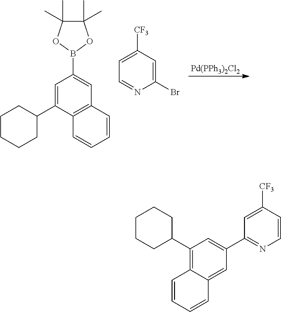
[Pd(PPh3)2Cl2].C1(C)(C)C(C)(C)OB(C2=CC3=C(C(C4CCCCC4)=C2)C=CC=C3)O1.C1=C([CF3])C=C(Br)N=C1.C1(C2CCCCC2)=C2C(=CC(C3=NC=CC([CF3])=C3)=C1)C=CC=C2
